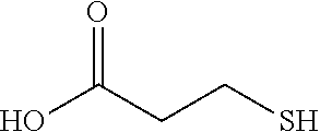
OC(CCS)=O
